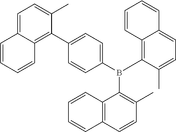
C1(B(C2=C3C(=CC=C2C)C=CC=C3)C2=C(C)C=CC3=C2C=CC=C3)=CC=C(C2=C3C(=CC=C2C)C=CC=C3)C=C1
